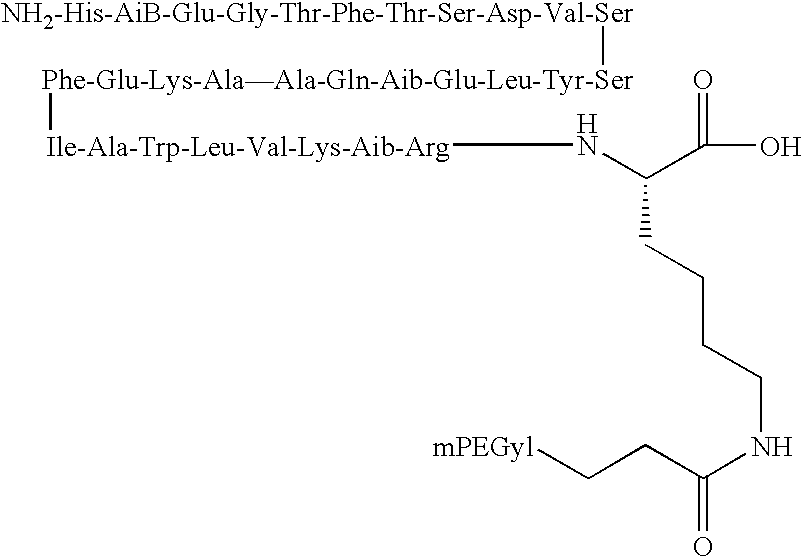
[NH2-His-AiB-Glu-Gly-Thr-Phe-Thr-Ser-Asp-Val-Ser][Phe-Glu-Lys-AlaAla-Gln-Aib-Glu-Leu-Tyr-Ser][Ile-Ala-Trp-Leu-Val-Lys-Aib-Arg]NC(CCCCNC(CC[mPEGyl])=O)C(=O)O
